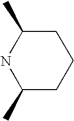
C1(C)CCCC(C)N1
